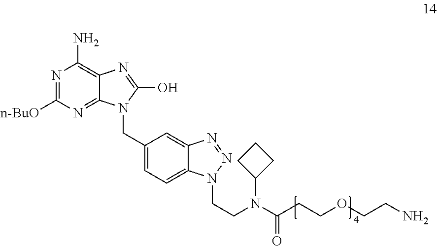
N1=C([n-BuO])N=C2C(=C1N)N=C(O)N2CC1=CC=C2C(=C1)N=NN2CCN(C1CCC1)C(CCOCCN)=O
